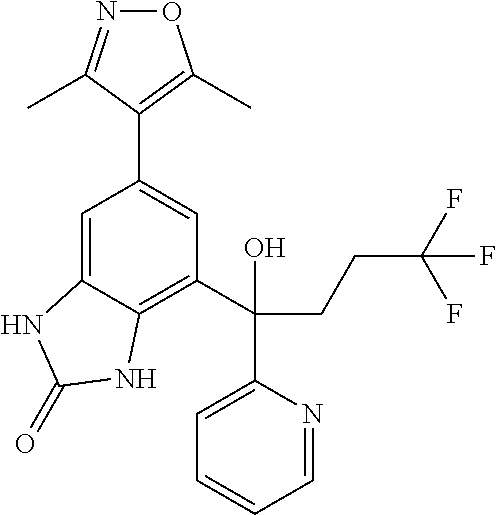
N1=C(C)C(C2=CC(C(C3=CC=CC=N3)(CCC(F)(F)F)O)=C3C(=C2)NC(=O)N3)=C(C)O1
